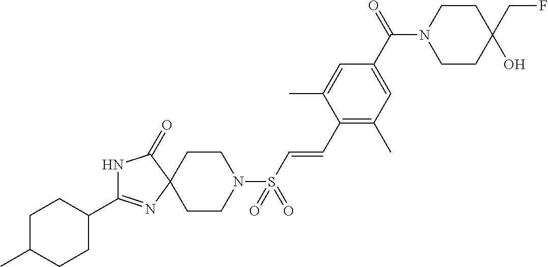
C1C(C)CCC(C2=NC3(C(=O)N2)CCN(S(C=CC2=C(C)C=C(C(=O)N4CCC(CF)(O)CC4)C=C2C)(=O)=O)CC3)C1
